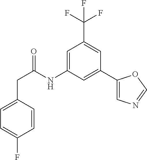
C1=C(NC(CC2=CC=C(F)C=C2)=O)C=C(C2=CN=CO2)C=C1C(F)(F)F
